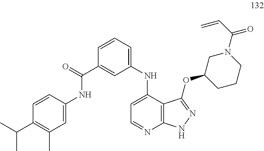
C1=CC(NC(=O)C2=CC(NC3=CC=NC4=C3C(OC3CCCN(C(=O)C=C)C3)=NN4)=CC=C2)=CC(C)=C1C(C)C
